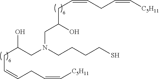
C(C(CN(CCCCS)CC(CC=CCC=C[C5H11])O)O)C=CCC=C[C5H11]
